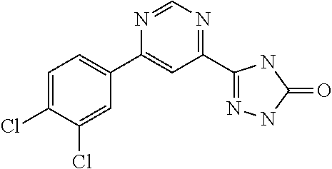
N1=CN=C(C2=NNC(=O)N2)C=C1C1=CC=C(Cl)C(Cl)=C1
